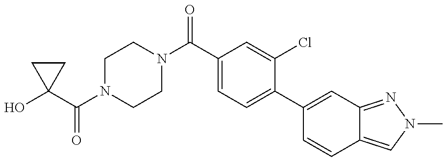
C1N(C(C2(O)CC2)=O)CCN(C(=O)C2=CC=C(C3=CC4=NN(C)C=C4C=C3)C(Cl)=C2)C1
